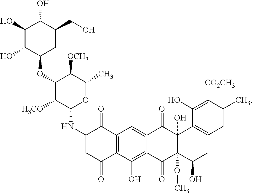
C12=C(C(O)=C3C(=C1)C(=O)C1(O)C(OC)(C3=O)C(O)CC3=C1C(O)=C([CO2CH3])C(C)=C3)C(=O)C=C(NC1OC(C)C([OCH3])C(OC3CC(CO)C(O)C(O)C3O)C1[H3CO])C2=O
